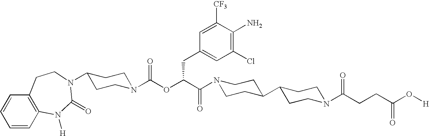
N1(C(C(OC(N2CCC(N3C(=O)N([H])C4=C(C=CC=C4)CC3)CC2)=O)CC2=CC(Cl)=C(N)C([CF3])=C2)=O)CCC(C2CCN(C(CCC(O[H])=O)=O)CC2)CC1
